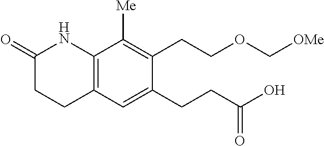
C12=C(C=C(CCC(O)=O)C(CCOC[OMe])=C1[Me])CCC(=O)N2
